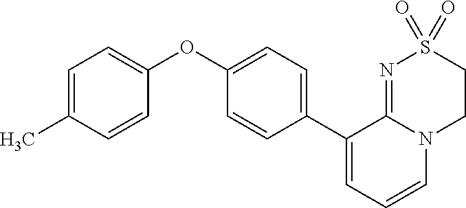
C1(C2=CC=C(OC3=CC=C(C)C=C3)C=C2)=CC=CN2C1=NS(=O)(=O)CC2
